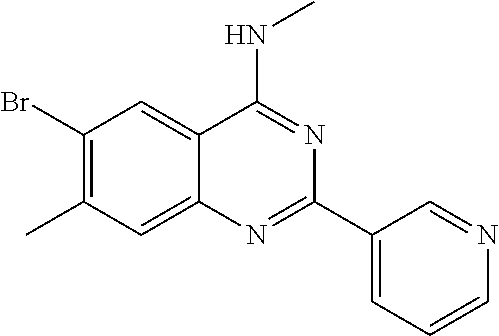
C1(Br)=C(C)C=C2C(=C1)C(NC)=NC(C1=CC=CN=C1)=N2
